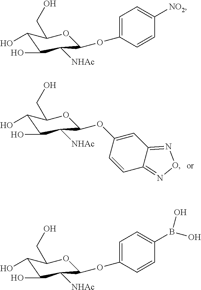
O(C1OC(CO)C(O)C(O)C1[NHAc])C1=CC2=NON=C2C=C1.C1=C(OC2OC(CO)C(O)C(O)C2[NHAc])C=CC([NO2])=C1.O(C1OC(CO)C(O)C(O)C1[NHAc])C1=CC=C(B(O)O)C=C1
